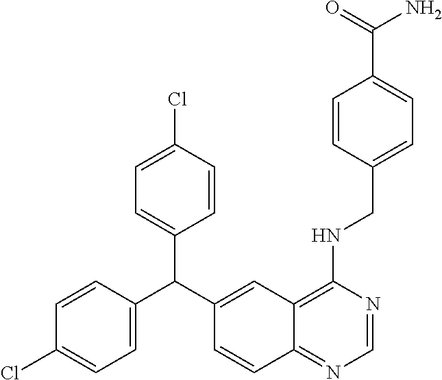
C1=CC(C(C2=CC3=C(NCC4=CC=C(C(=O)N)C=C4)N=CN=C3C=C2)C2=CC=C(Cl)C=C2)=CC=C1Cl
